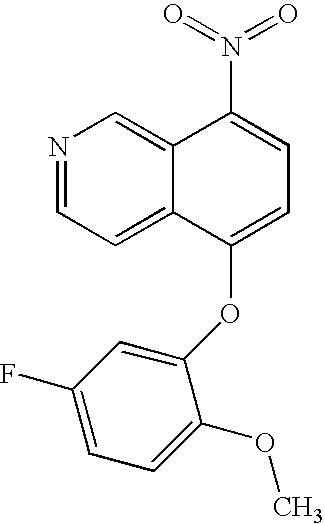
N1=CC=C2C(=C1)C(N(=O)=O)=CC=C2OC1=CC(F)=CC=C1OC
